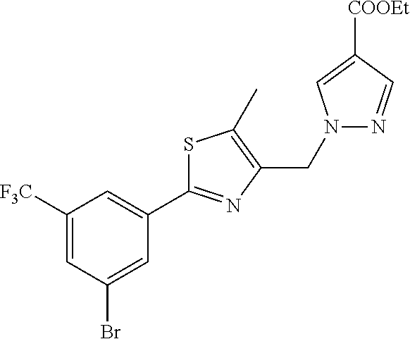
C1([F3C])=CC(Br)=CC(C2=NC(CN3N=CC([COOEt])=C3)=C(C)S2)=C1
